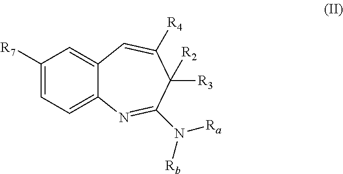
C1([R7])=CC=C2C(=C1)C=C([R4])C([R3])([R2])C(N([Ra])[Rb])=N2
